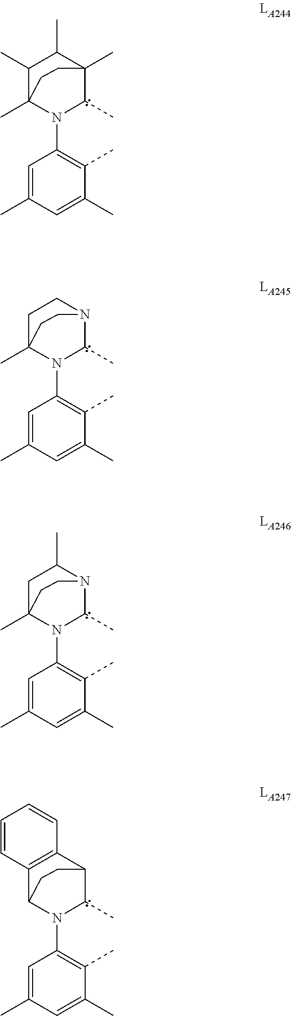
C1=C(C)C=C(C)C(C)=C1N1C(C)C2(C)C(C)C(C)C1(C)CC2.C1=C(C)C=C(C)C(C)=C1N1C(C)N2CCC1(C)CC2.C1=C(C)C=C(C)C(C)=C1N1C(C)N2C(C)CC1(C)CC2.C1=C(C)C=C(C)C(C)=C1N1C(C)C2C3=C(C1CC2)C=CC=C3
